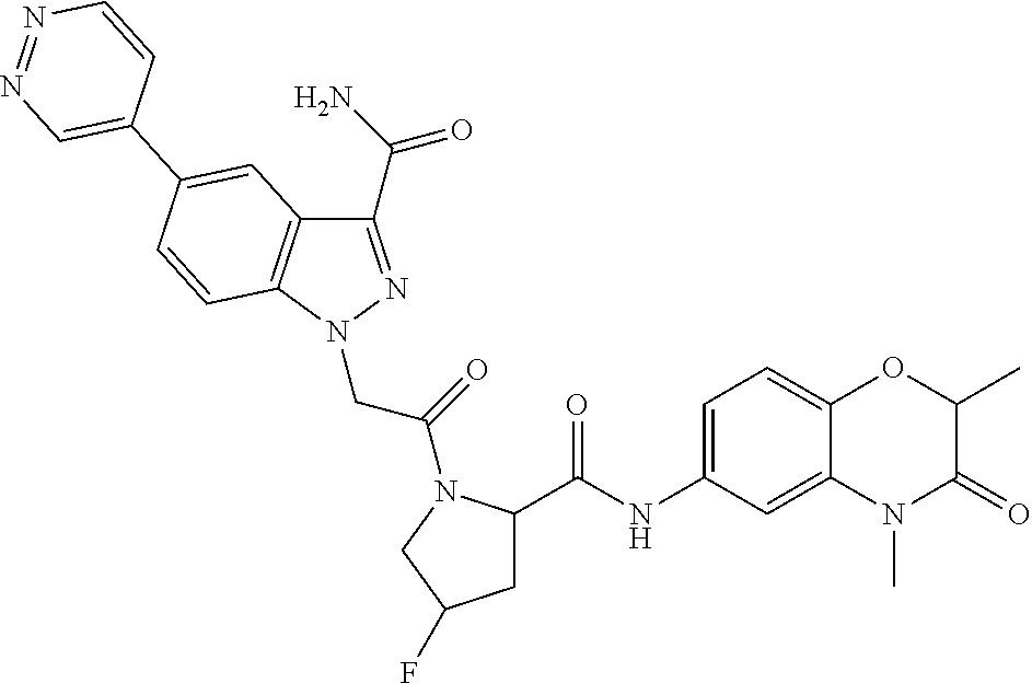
C1(NC(=O)C2CC(F)CN2C(CN2N=C(C(=O)N)C3=C2C=CC(C2=CN=NC=C2)=C3)=O)=CC=C2C(=C1)N(C)C(=O)C(C)O2
